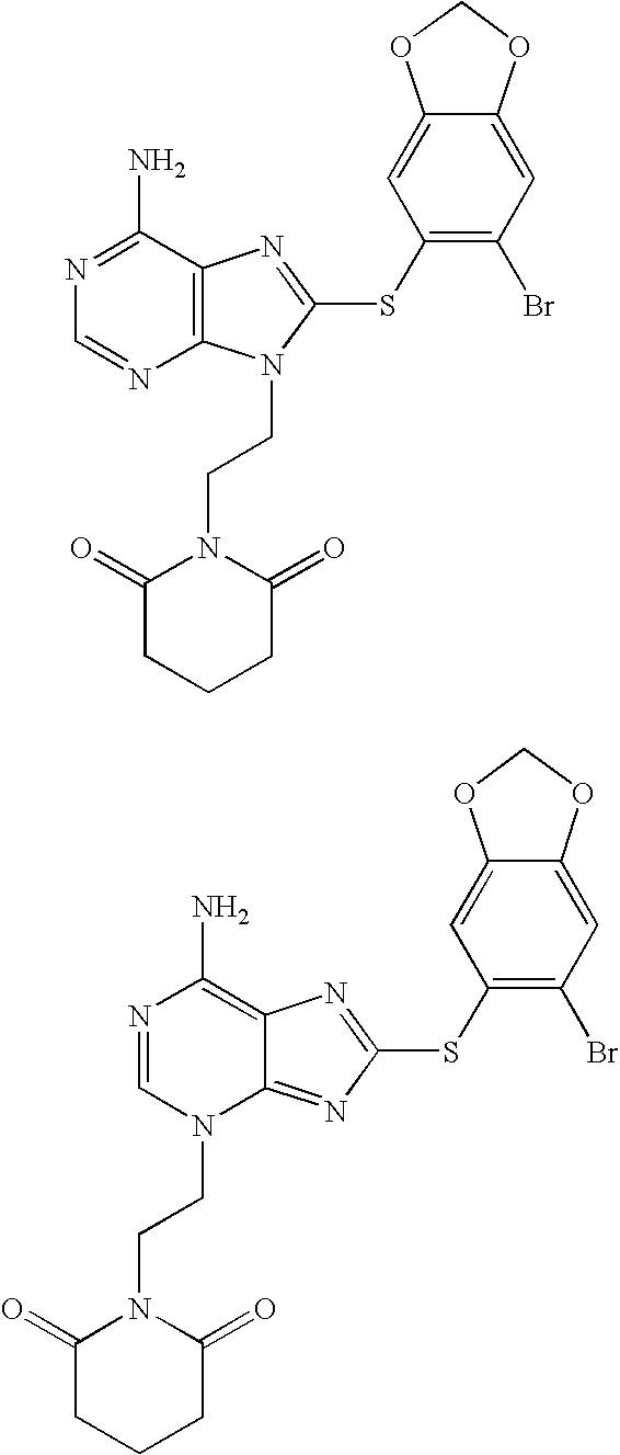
N1=C(N)C2=C(N=C1)N(CCN1C(=O)CCCC1=O)C(SC1=C(Br)C=C3C(=C1)OCO3)=N2.N1=CN(CCN2C(=O)CCCC2=O)C2=NC(SC3=C(Br)C=C4C(=C3)OCO4)=NC2=C1N
